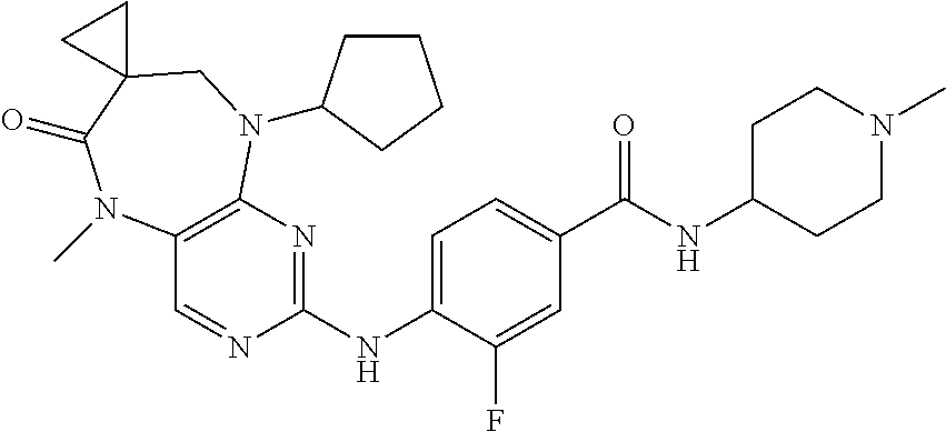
C1=C(C(NC2CCN(C)CC2)=O)C=C(F)C(NC2=NC3=C(C=N2)N(C)C(=O)C2(CN3C3CCCC3)CC2)=C1
